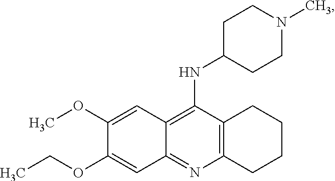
C12=C(N=C3C(=C1NC1CCN(C)CC1)C=C(OC)C(OCC)=C3)CCCC2
